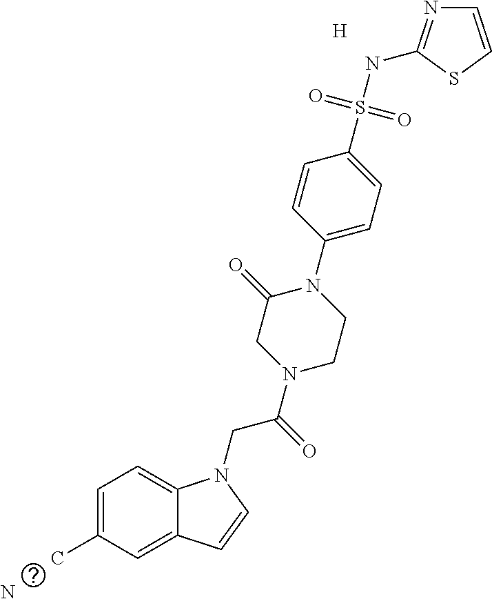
[H].N.C1=C(C)C=C2C(=C1)N(CC(=O)N1CC(=O)N(C3=CC=C(S(NC4=NC=CS4)(=O)=O)C=C3)CC1)C=C2
